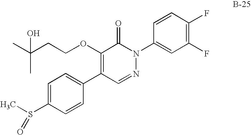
C1=C(S(C)=O)C=CC(C2=C(OCCC(C)(C)O)C(=O)N(C3=CC(F)=C(F)C=C3)N=C2)=C1
